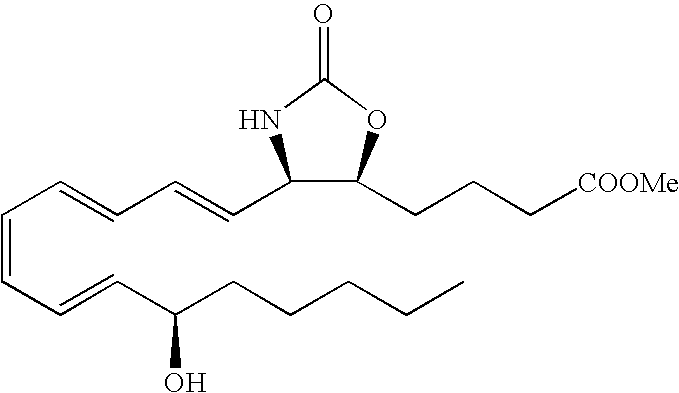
C(=CC=CC(CCCCC)O)C=CC=CC1C(CCC[COOMe])OC(=O)N1
